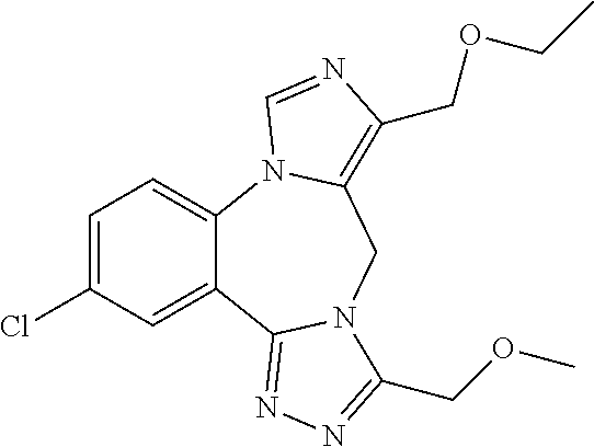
C1=C(Cl)C=C2C(=C1)N1C(=C(COCC)N=C1)CN1C2=NN=C1COC
